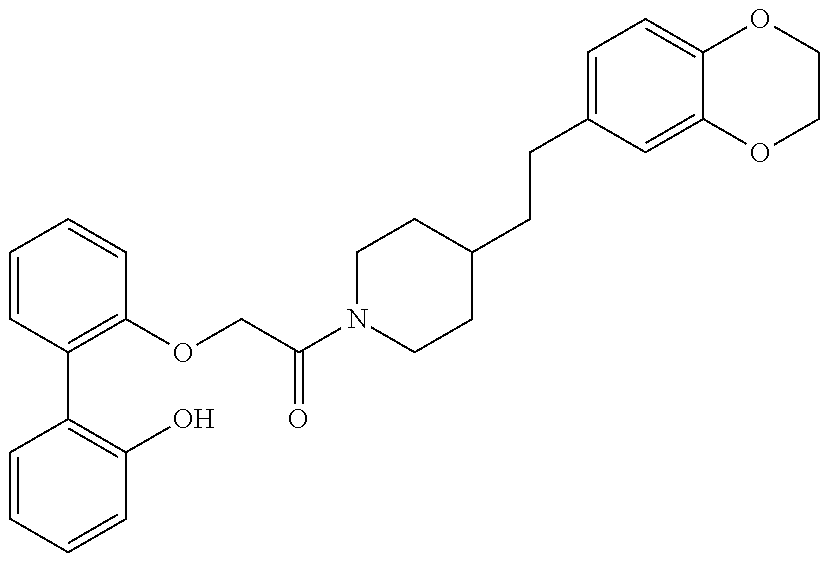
C1=CC=CC(O)=C1C1=C(OCC(N2CCC(CCC3=CC=C4C(=C3)OCCO4)CC2)=O)C=CC=C1
